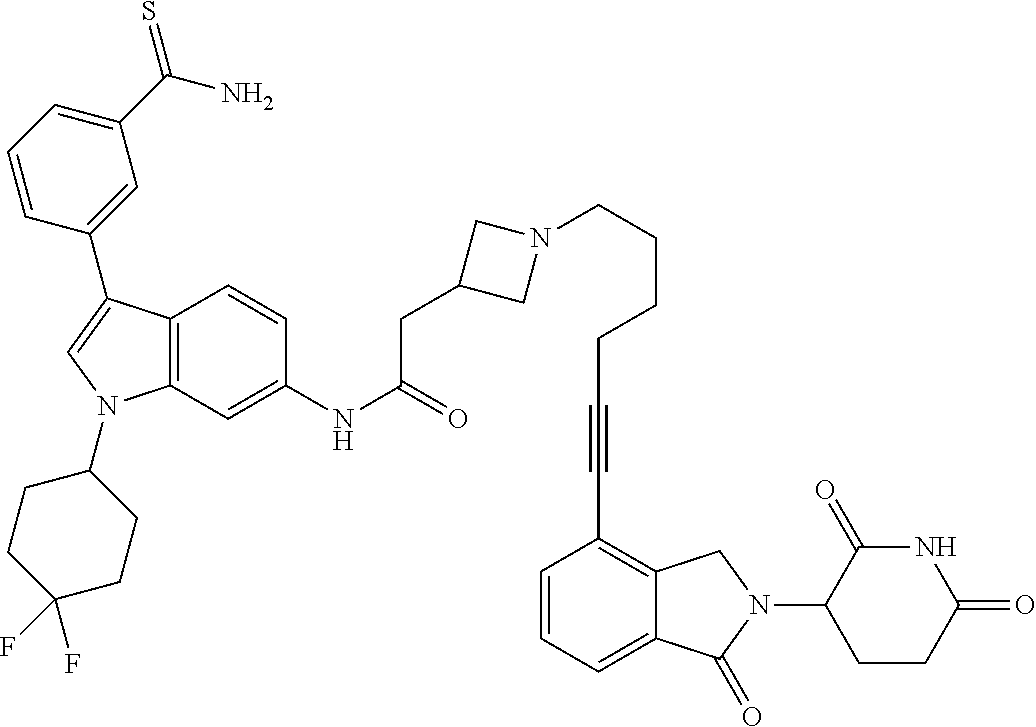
C12=C(C=C(NC(CC3CN(CCCCC#CC4=C5C(=CC=C4)C(=O)N(C4CCC(=O)NC4=O)C5)C3)=O)C=C1)N(C1CCC(F)(F)CC1)C=C2C1=CC(C(N)=S)=CC=C1
